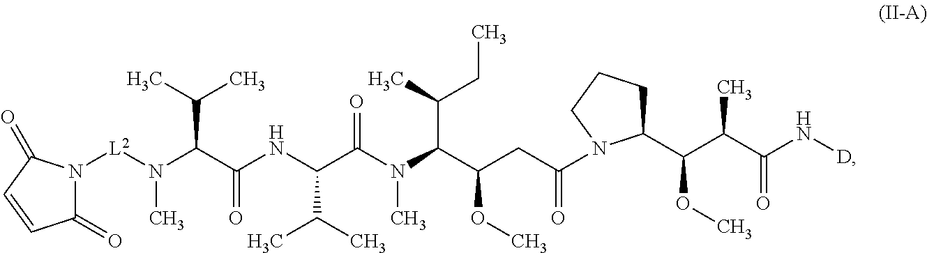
[L2](N(C)C(C(NC(C(N(C(C(CC(N1C(C(C(C(N[D])=O)C)OC)CCC1)=O)OC)C(C)CC)C)=O)C(C)C)=O)C(C)C)N1C(=O)C=CC1=O
